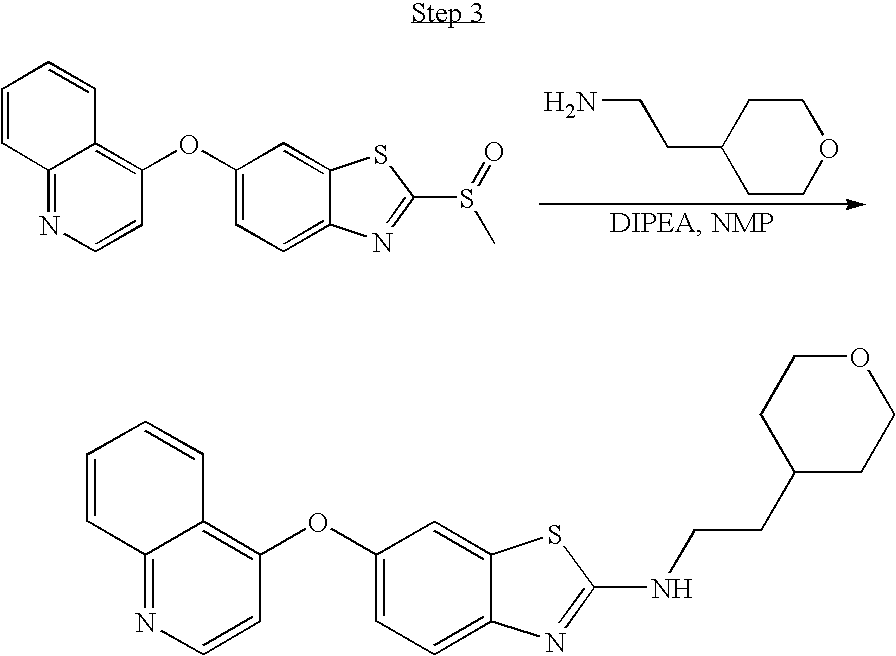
C1=CC2=NC=CC(OC3=CC=C4C(=C3)SC(S(=O)C)=N4)=C2C=C1.C1CC(CCN)CCO1.C1=CC2=NC=CC(OC3=CC=C4C(=C3)SC(NCCC3CCOCC3)=N4)=C2C=C1
